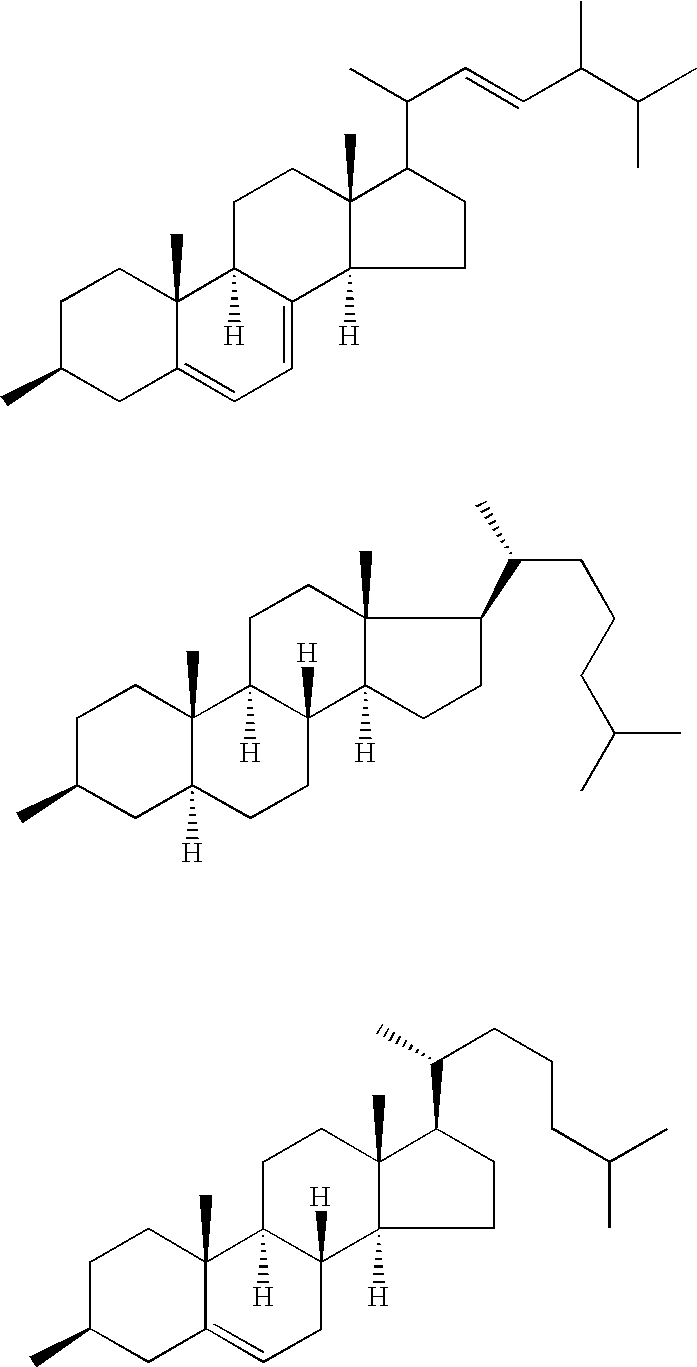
C12([H])C(C)(C(C(C=CC(C(C)C)C)C)CC1)CCC1([H])C2=CC=C2C1(C)CCC(C)C2.C12([H])C(C)(CCC3([H])C1([H])CCC1([H])C3(C)CCC(C)C1)C(C(C)CCCC(C)C)CC2.C12([H])C(C)(C(C(CCCC(C)C)C)CC1)CCC1([H])C2([H])CC=C2C1(C)CCC(C)C2
